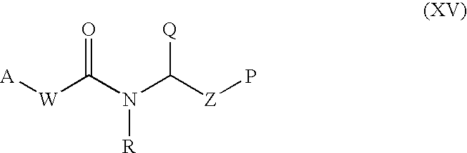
[A][W]C(N(C([Z]P)[Q])[R])=O
